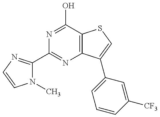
N1(C)C(C2=NC3=C(C(O)=N2)SC=C3C2=CC=CC([CF3])=C2)=NC=C1
